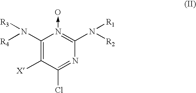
C1(N([R4])[R3])=C([X])C(Cl)=NC(N([R2])[R1])=N1->O
